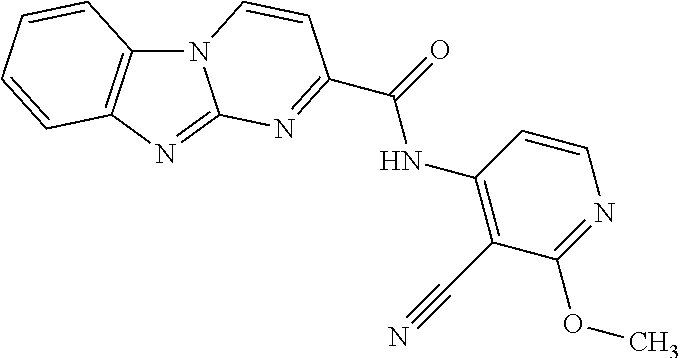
N12C3=C(N=C1N=C(C(NC1=C(C#N)C(OC)=NC=C1)=O)C=C2)C=CC=C3
